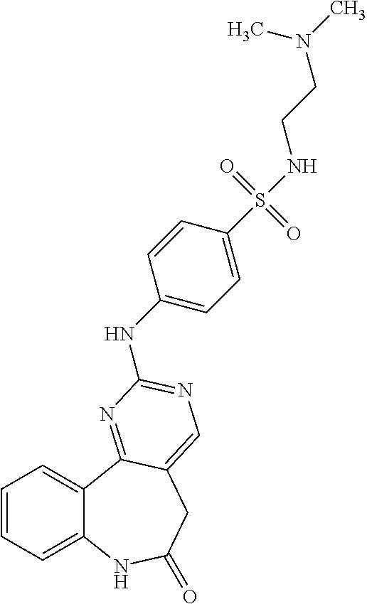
C1=CC=C2C(=C1)C1=NC(NC3=CC=C(S(=O)(=O)NCCN(C)C)C=C3)=NC=C1CC(=O)N2
